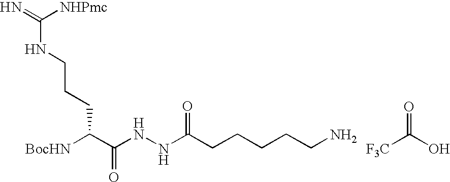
[BocHN]C(C(NNC(CCCCCN)=O)=O)CCCNC(=N)[NHPmc].[F3C]C(O)=O
